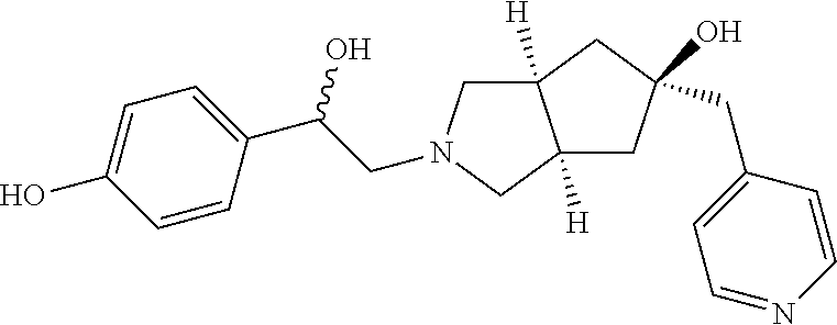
C12([H])CN(CC(C3=CC=C(O)C=C3)O)CC1([H])CC(CC1=CC=NC=C1)(O)C2
